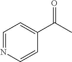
C1=NC=CC(C(C)=O)=C1
